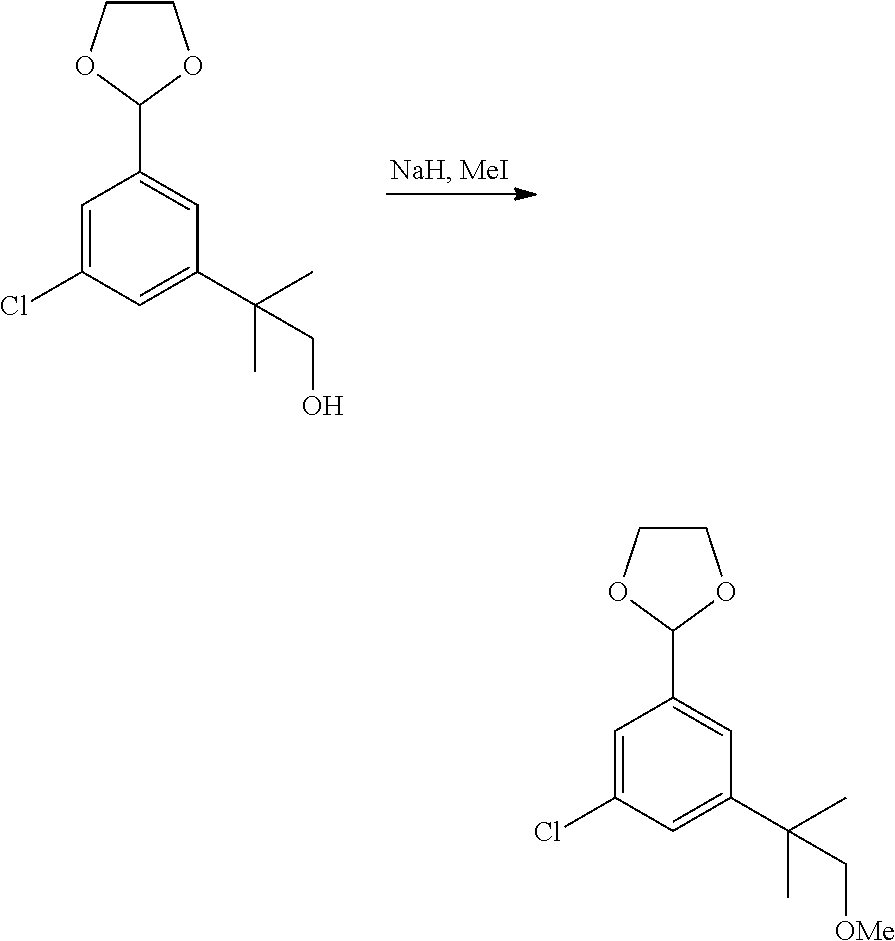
C1(C2OCCO2)=CC(C(C)(C)CO)=CC(Cl)=C1.C1(C2OCCO2)=CC(C(C)(C)C[OMe])=CC(Cl)=C1
